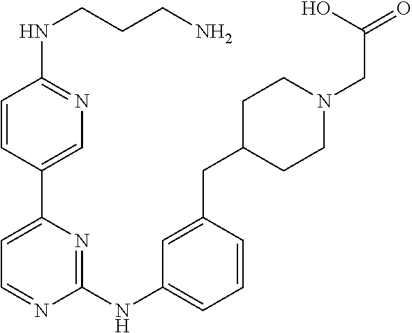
C1=CC(C2=CC=NC(NC3=CC=CC(CC4CCN(CC(O)=O)CC4)=C3)=N2)=CN=C1NCCCN
